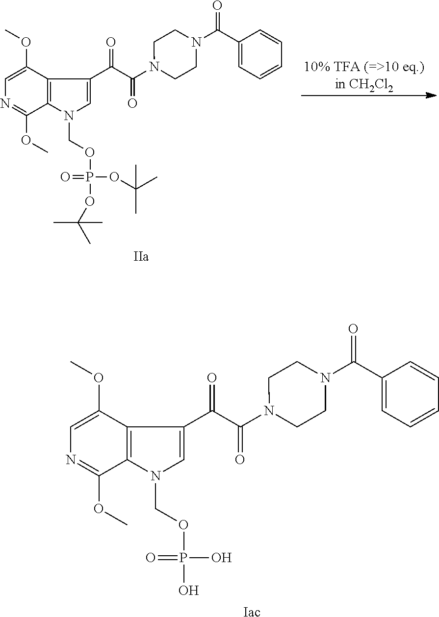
C1=C(OC)C2=C(C(OC)=N1)N(COP(OC(C)(C)C)(=O)OC(C)(C)C)C=C2C(C(N1CCN(C(C2=CC=CC=C2)=O)CC1)=O)=O.C1=C(OC)C2=C(C(OC)=N1)N(COP(O)(=O)O)C=C2C(C(N1CCN(C(C2=CC=CC=C2)=O)CC1)=O)=O.[Iac]
